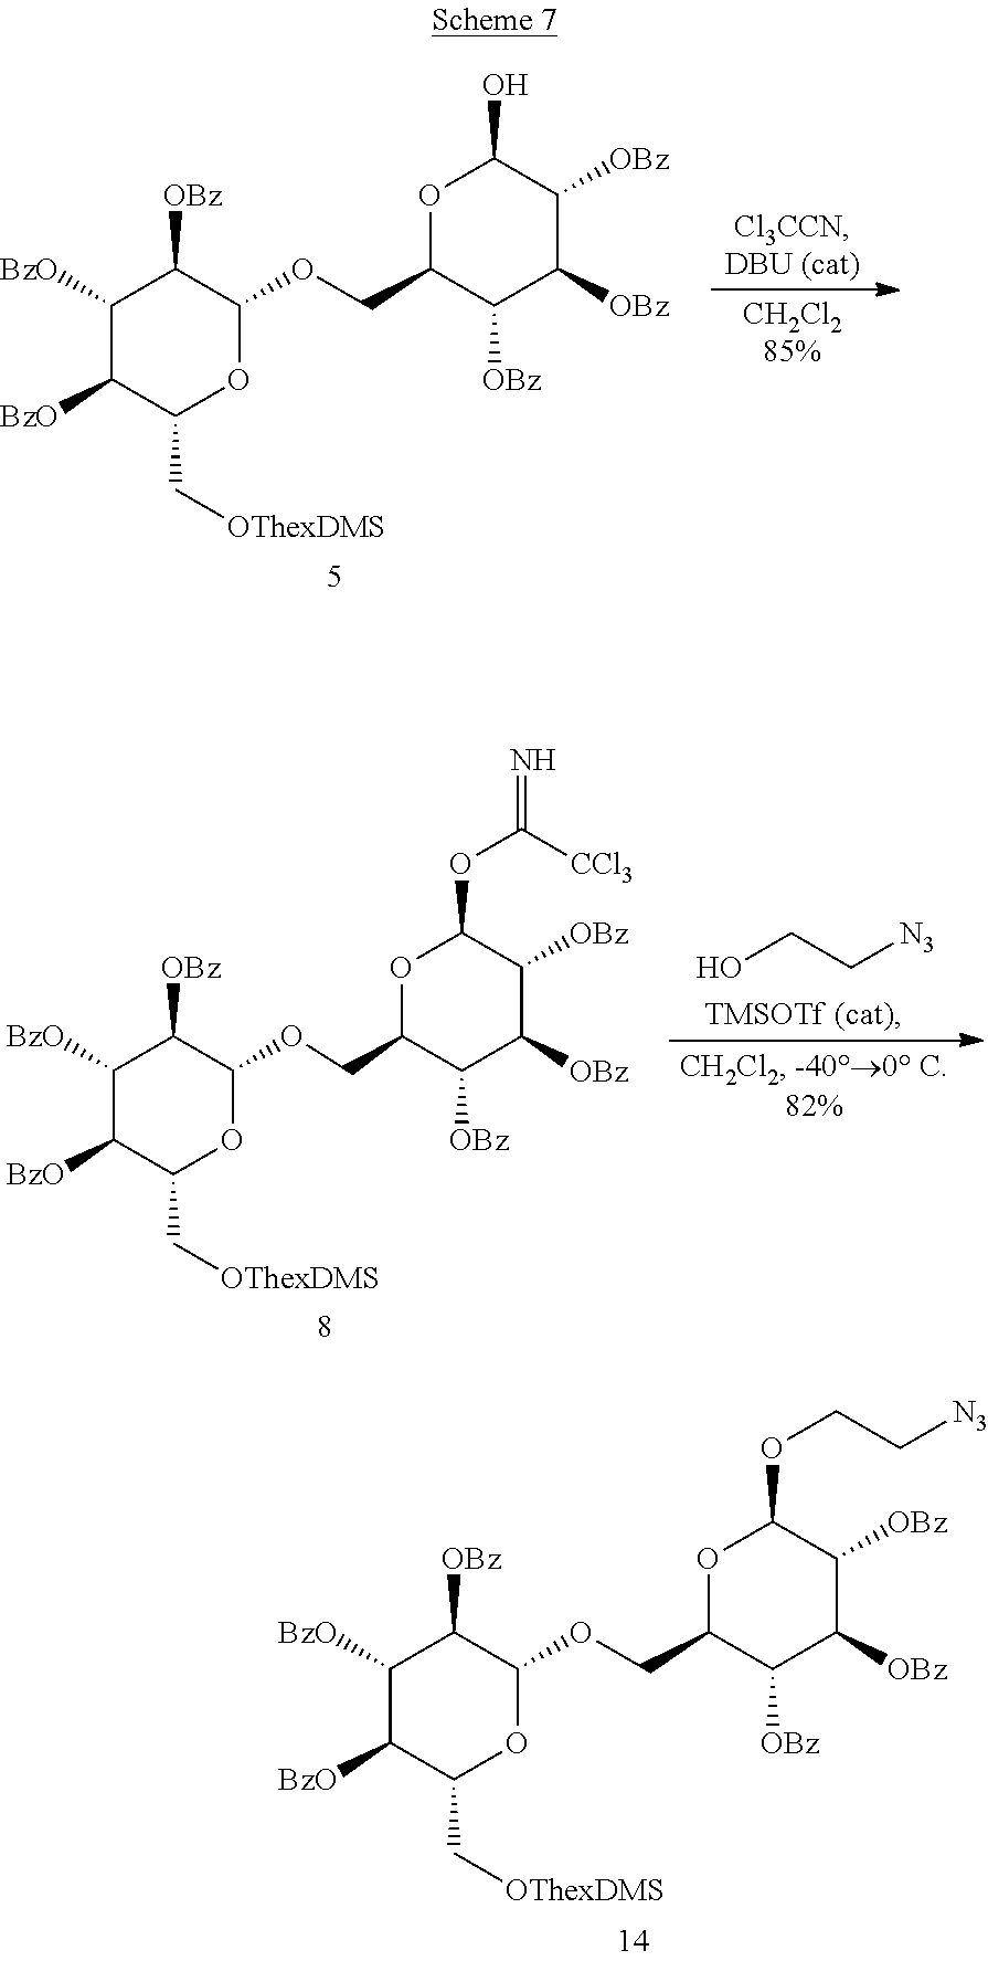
C1([BzO])C([BzO])C(C[OThexDMS])OC(OCC2C([OBz])C([OBz])C([OBz])C(O)O2)C1[OBz].C1([BzO])C([BzO])C(C[OThexDMS])OC(OCC2C([OBz])C([OBz])C([OBz])C(OCC[N3])O2)C1[OBz].OCC[N3].C1([BzO])C([BzO])C(C[OThexDMS])OC(OCC2C([OBz])C([OBz])C([OBz])C(OC(=N)[CCl3])O2)C1[OBz]
